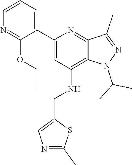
CCOC1=NC=CC=C1C1=CC(NCC2=CN=C(C)S2)=C2N(C(C)C)N=C(C)C2=N1
